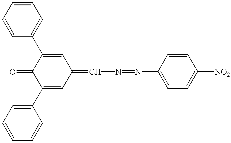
C1(C2=CC=CC=C2)=CC(=CN=NC2=CC=C([NO2])C=C2)C=C(C2=CC=CC=C2)C1=O
